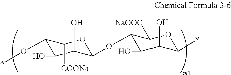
C1(O*)C(O)C(O)C(OC2C(O)C(O)C(*)OC2[NaOOC])OC1[COONa]
